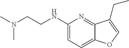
C1(NCCN(C)C)=CC=C2C(=N1)C(CC)=CO2
